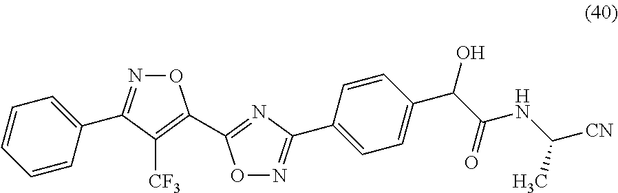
C1=CC=CC(C2=NOC(C3=NC(C4=CC=C(C(C(=O)NC([CN])C)O)C=C4)=NO3)=C2[CF3])=C1
